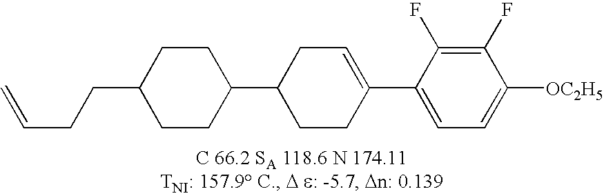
C1(F)=C(F)C(C2=CCC(C3CCC(CCC=C)CC3)CC2)=CC=C1[OC2H5]
